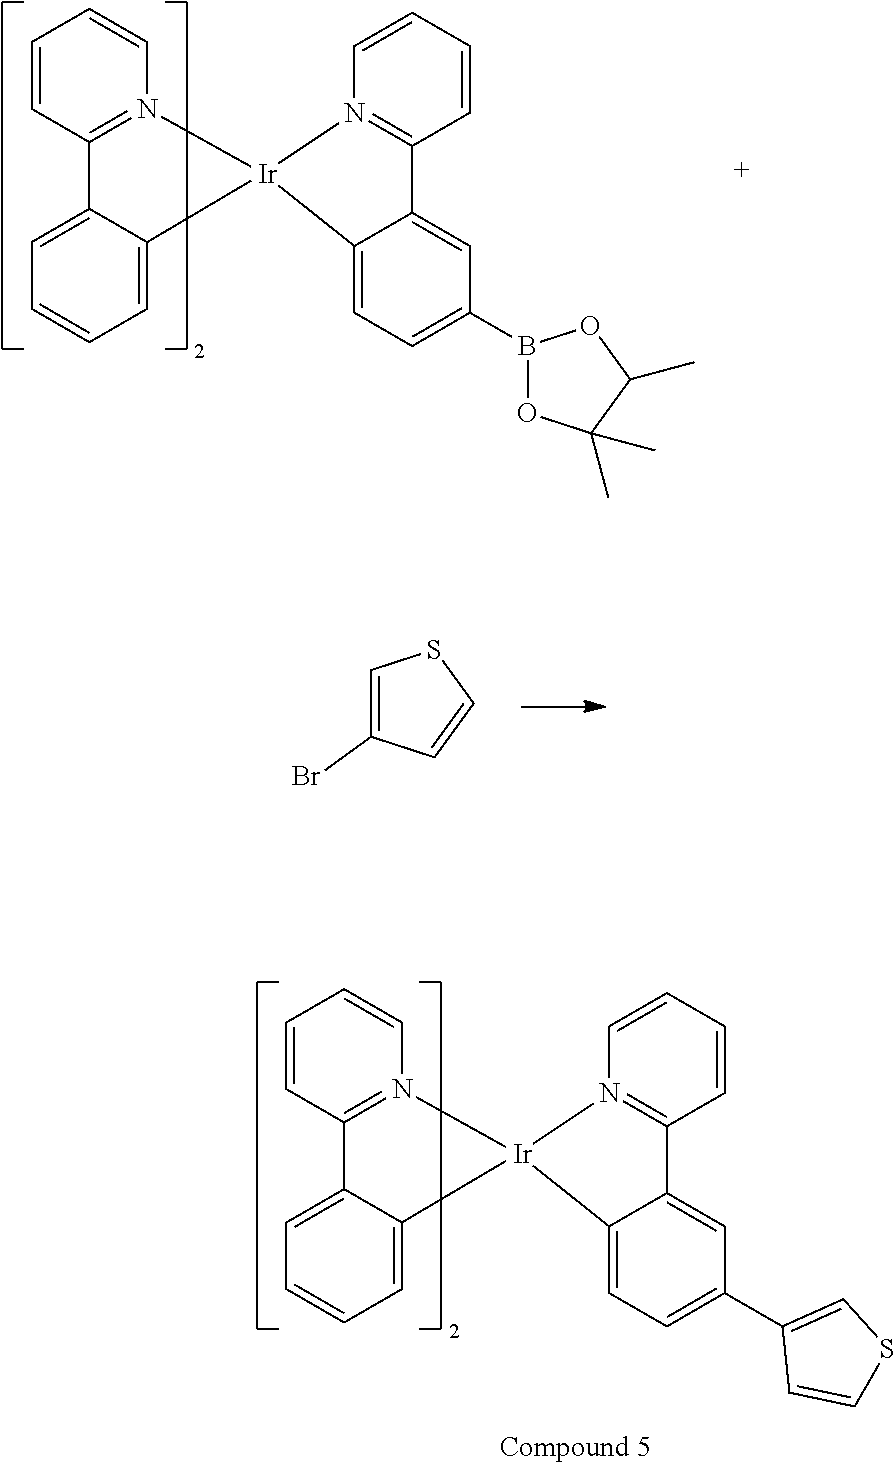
C1=CC=CN2=C1C1=CC=CC=C1[Ir]21N2=C(C=CC=C2)C2=CC(B3OC(C)(C)C(C)O3)=CC=C21.C1=CC=CN2=C1C1=CC=CC=C1[Ir]21N2=C(C=CC=C2)C2=CC(C3=CSC=C3)=CC=C21.C1=C(Br)C=CS1
